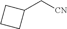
C1(C[CN])CCC1
